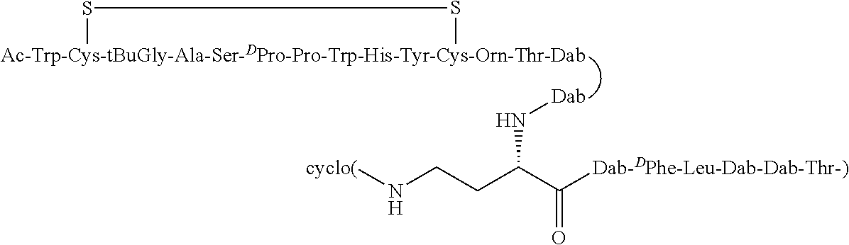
[Ac-Trp-Cys-tBuGly-Ala-Ser-DPro-Pro-Trp-His-Tyr-Cys-Orn-Thr-Dab]1SS1.[Dab]NC(CCN[cyclo(])C([Dab-DPhe-Leu-Dab-Dab-Thr-)])=O
